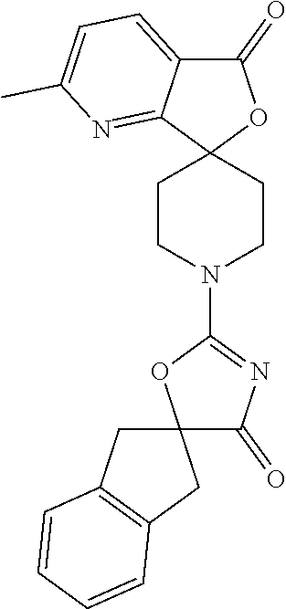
C12(CCN(C3=NC(=O)C4(O3)CC3=C(C4)C=CC=C3)CC1)OC(=O)C1=CC=C(C)N=C21
